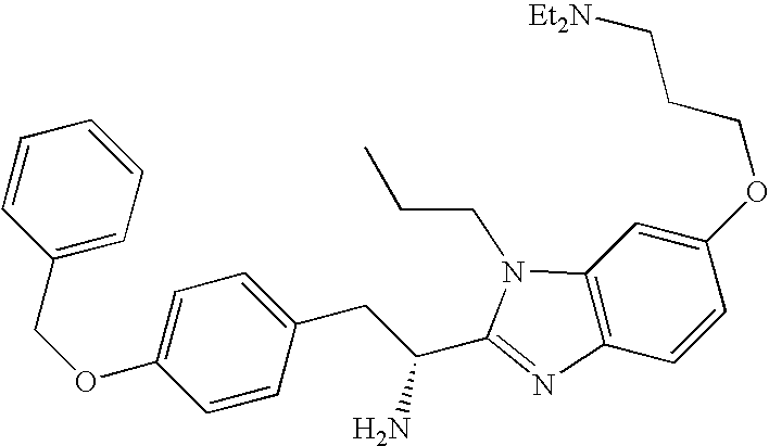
C1=CC(COC2=CC=C(CC(C3=NC4=C(N3CCC)C=C(OCCC[Et2N])C=C4)N)C=C2)=CC=C1
